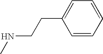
C1=CC=CC=C1CCNC
